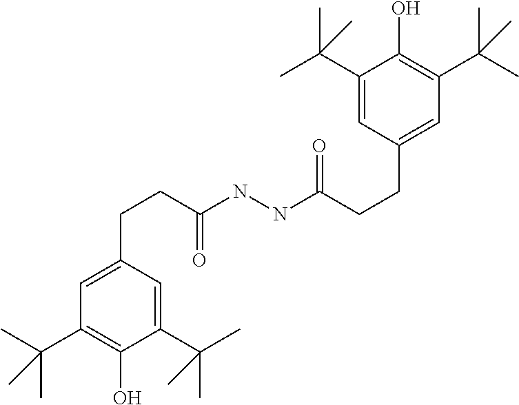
C1(C(C)(C)C)=CC(CCC(NNC(CCC2=CC(C(C)(C)C)=C(O)C(C(C)(C)C)=C2)=O)=O)=CC(C(C)(C)C)=C1O
